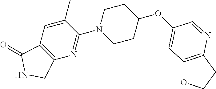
O(C1CCN(C2=NC3=C(C=C2C)C(=O)NC3)CC1)C1=CC2=C(CCO2)N=C1
